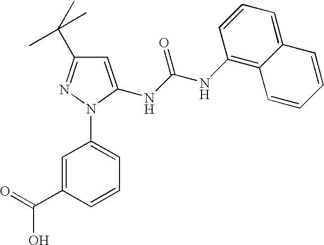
C1=C(NC(NC2=C3C(=CC=C2)C=CC=C3)=O)N(C2=CC=CC(C(=O)O)=C2)N=C1C(C)(C)C
